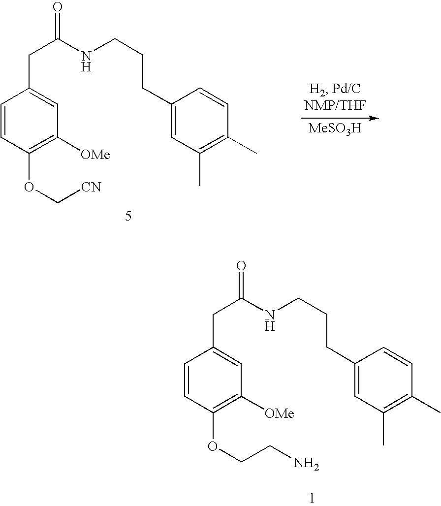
C1=CC(OC[CN])=C([OMe])C=C1CC(=O)NCCCC1=CC(C)=C(C)C=C1.[MeSO3H].C1=CC(OCCN)=C([OMe])C=C1CC(=O)NCCCC1=CC(C)=C(C)C=C1
